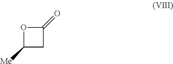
O1C([Me])CC1=O
